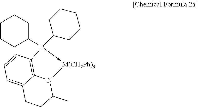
C1CCC(P2(C3CCCCC3)->[M(CH2Ph)3]N3C4=C2C=CC=C4CCC3C)CC1
